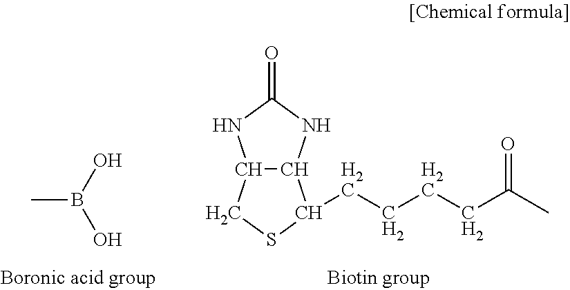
CB(O)O.C12C(NC(=O)N1)C(CCCCC(C)=O)SC2
